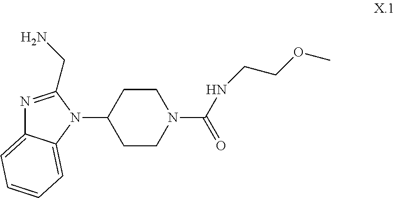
N1=C(CN)N(C2CCN(C(=O)NCCOC)CC2)C2=CC=CC=C12
